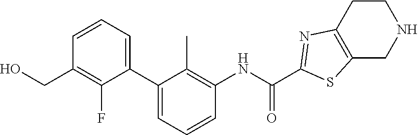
C1(C2=CC=CC(NC(C3=NC4=C(CNCC4)S3)=O)=C2C)=CC=CC(CO)=C1F
